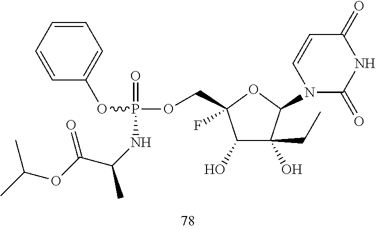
C(NP(=O)(OC1=CC=CC=C1)OCC1(F)C(O)C(O)(CC)C(N2C(=O)NC(=O)C=C2)O1)(C(=O)OC(C)C)C
